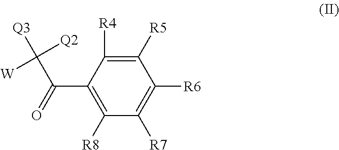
[W]C([Q3])(C(C1=C([R8])C([R7])=C([R6])C([R5])=C1[R4])=O)[Q2]
